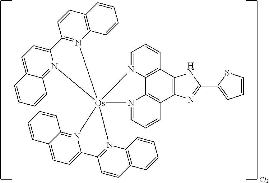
C1=N2C3=C(C=C1)C1=C(C4=C3N(=CC=C4)[Os]234(N2=C(C=CC5=C2C=CC=C5)C2=CC=C5C(=N23)C=CC=C5)N2=C3C(=CC=C2C2=N4C4=C(C=C2)C=CC=C4)C=CC=C3)N=C(C2=CC=CS2)N1
